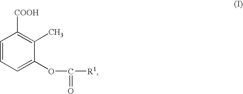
C1=CC=C(OC([R1])=O)C(C)=C1[COOH]
